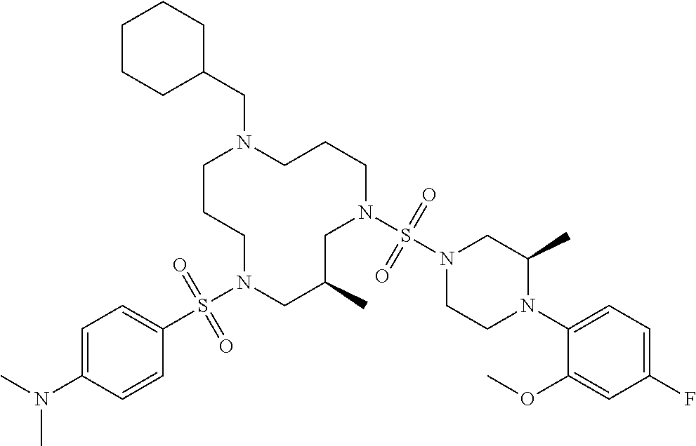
C1CCN(S(C2=CC=C(N(C)C)C=C2)(=O)=O)CC(C)CN(S(N2CCN(C3=CC=C(F)C=C3OC)C(C)C2)(=O)=O)CCCN1CC1CCCCC1
